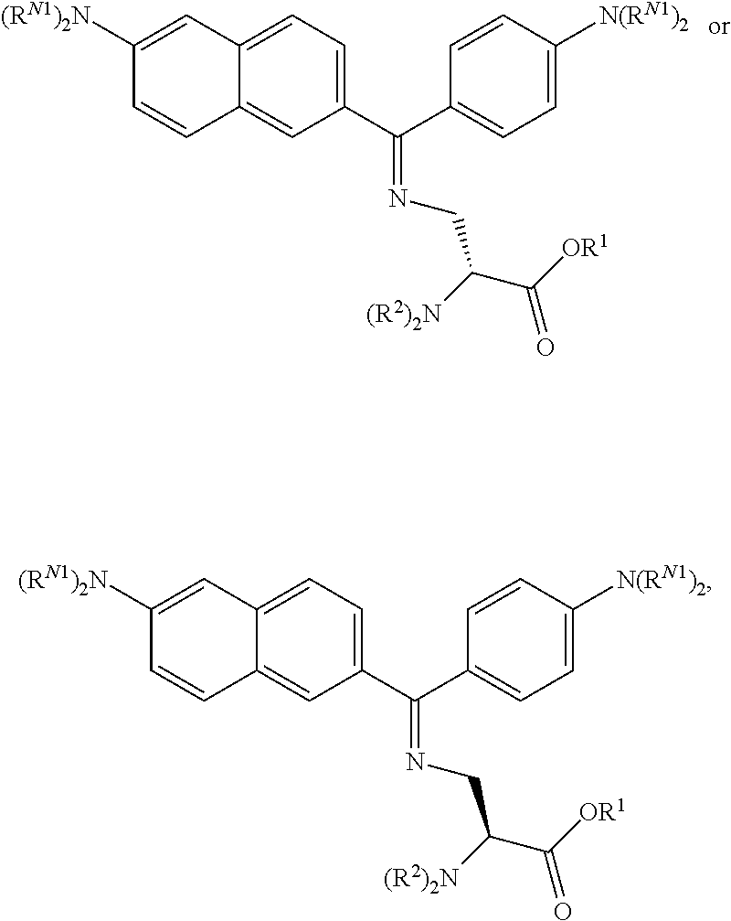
N(=C(C1=CC=C([N(RN1)2])C=C1)C1=CC=C2C(=C1)C=CC([(RN1)2N])=C2)CC([(R2)2N])C([OR1])=O.N(=C(C1=CC=C([N(RN1)2])C=C1)C1=CC=C2C(=C1)C=CC([(RN1)2N])=C2)CC([(R2)2N])C([OR1])=O
